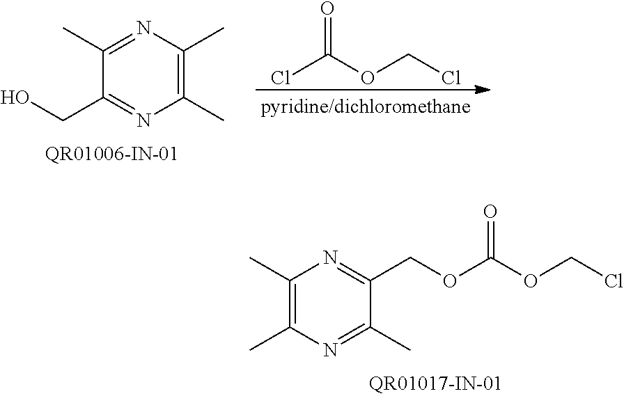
C1(C)=C(C)N=C(C)C(CO)=N1.ClC(OCCl)=O.C1(C)=C(C)N=C(C)C(COC(OCCl)=O)=N1
